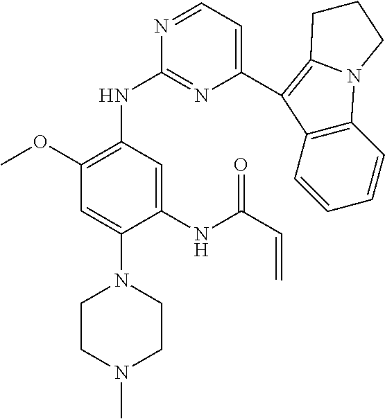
C1(NC2=NC(C3=C4N(C5=C3C=CC=C5)CCC4)=CC=N2)=C(OC)C=C(N2CCN(C)CC2)C(NC(C=C)=O)=C1
